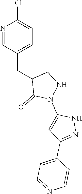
N1=CC(CC2C(=O)N(C3=CC(C4=CC=NC=C4)=NN3)NC2)=CC=C1Cl
